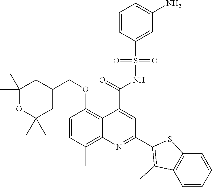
C1=CC(C)=C2C(=C1OCC1CC(C)(C)OC(C)(C)C1)C(C(=O)NS(C1=CC(N)=CC=C1)(=O)=O)=CC(C1=C(C)C3=C(S1)C=CC=C3)=N2
